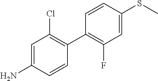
C1=C(N)C=CC(C2=C(F)C=C(SC)C=C2)=C1Cl
